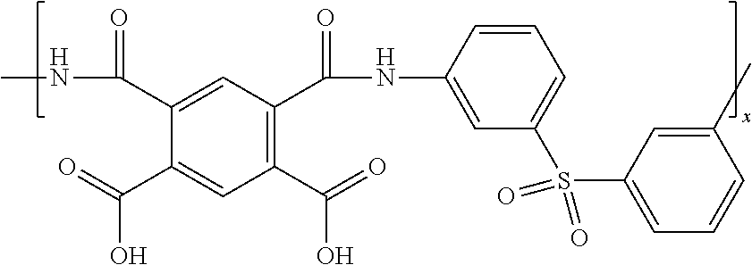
C1(C(=O)O)=C(C(NC2=CC(S(C3=CC=CC(C)=C3)(=O)=O)=CC=C2)=O)C=C(C(NC)=O)C(C(=O)O)=C1
